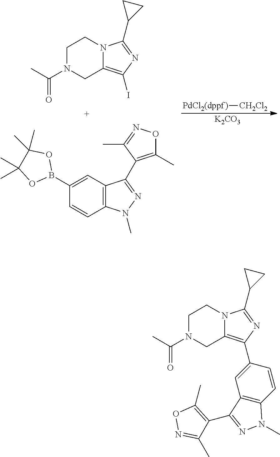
[PdCl2(dppf)][CH2Cl2].[K2CO3].C1N(C(C)=O)CC2=C(I)N=C(C3CC3)N2C1.C1(C)=C(C2=NN(C)C3=C2C=C(B2OC(C)(C)C(C)(C)O2)C=C3)C(C)=NO1.C1N(C(C)=O)CC2=C(C3=CC4=C(C=C3)N(C)N=C4C3=C(C)ON=C3C)N=C(C3CC3)N2C1
